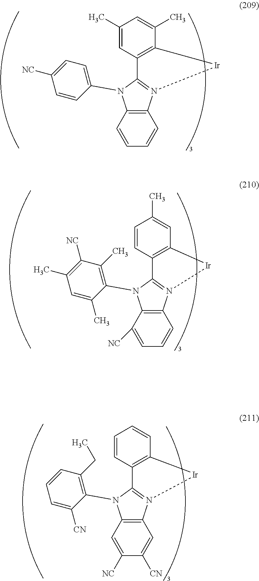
C1(C)=CC2=C(C(C)=C1)[Ir]N1=C2N(C2=CC=C([NC])C=C2)C2=C1C=CC=C2.C1=CC2=C(C=C1C)[Ir]N1=C2N(C2=C(C)C([NC])=C(C)C=C2C)C2=C1C=CC=C2[NC].C1=CC2=C(C=C1)[Ir]N1=C2N(C2=C(CC)C=CC=C2[CN])C2=C1C=C([CN])C([NC])=C2
